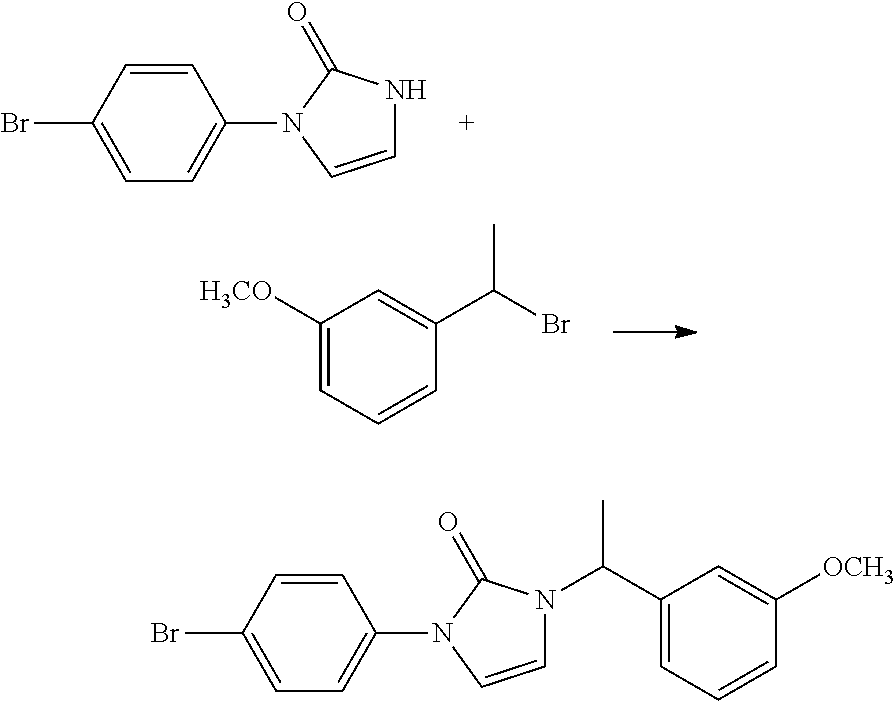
C1=CC(N2C=CNC2=O)=CC=C1Br.C1([H3CO])=CC=CC(C(Br)C)=C1.C1=CC(N2C=CN(C(C3=CC=CC([OCH3])=C3)C)C2=O)=CC=C1Br
